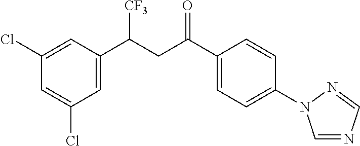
C1=C(C(CC(C2=CC=C(N3C=NC=N3)C=C2)=O)[CF3])C=C(Cl)C=C1Cl
